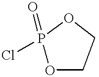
P1(=O)(Cl)OCCO1
